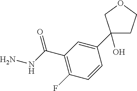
C1(C(NN)=O)=C(F)C=CC(C2(O)CCOC2)=C1
